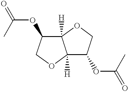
O1C2([H])C([H])(C(OC(C)=O)C1)OCC2OC(C)=O
